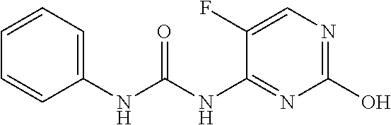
C1(F)=CN=C(O)N=C1NC(NC1=CC=CC=C1)=O
